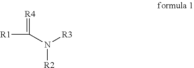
N([R3])(C([R1])=[R4])[R2]
